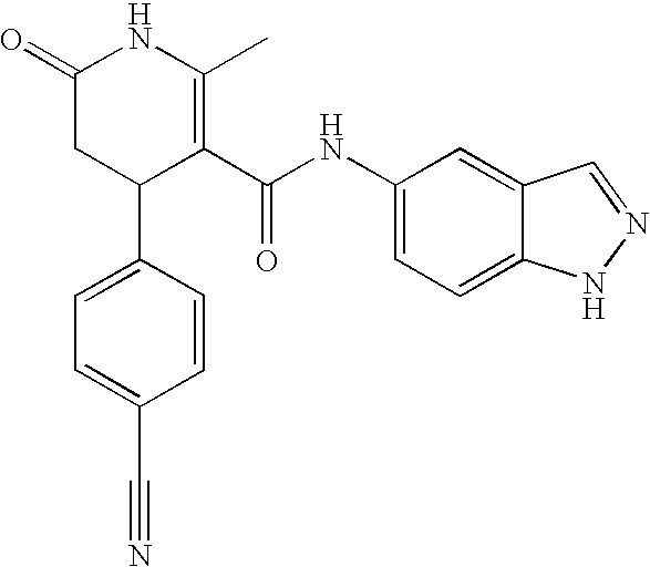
C1=C(C2C(C(NC3=CC=C4C(=C3)C=NN4)=O)=C(C)NC(=O)C2)C=CC(C#N)=C1
